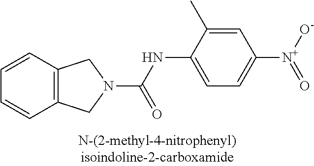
C(NC1=CC=C([N+](=O)[O-])C=C1C)(=O)N1CC2=C(C=CC=C2)C1
